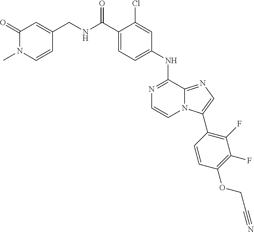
C1(NC2=NC=CN3C2=NC=C3C2=C(F)C(F)=C(OCC#N)C=C2)=CC=C(C(NCC2=CC(=O)N(C)C=C2)=O)C(Cl)=C1
